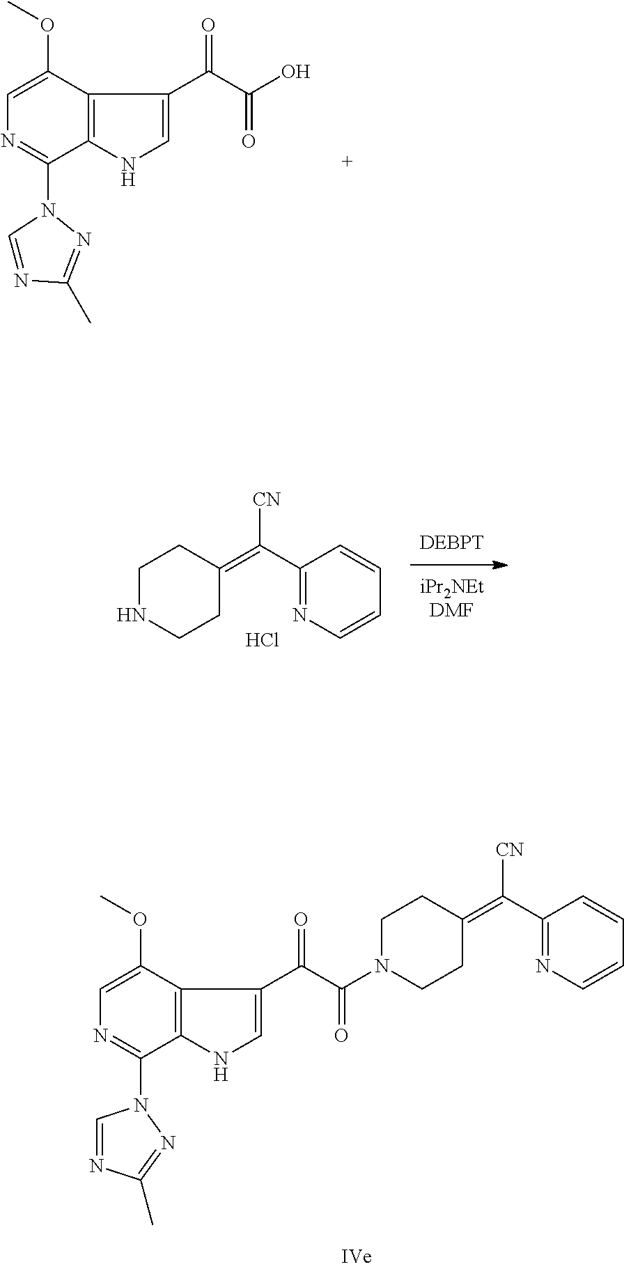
C1=NC(C)=NN1C1=NC=C(OC)C2=C1NC=C2C(C(N1CCC(=C(C2=NC=CC=C2)[CN])CC1)=O)=O.C1(N2C=NC(C)=N2)=NC=C(OC)C2=C1NC=C2C(C(O)=O)=O.N1CCC(=C(C2=NC=CC=C2)[CN])CC1.Cl
